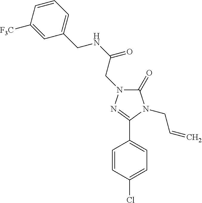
C1(=O)N(CC(NCC2=CC=CC([F3C])=C2)=O)N=C(C2=CC=C(Cl)C=C2)N1CC=C
